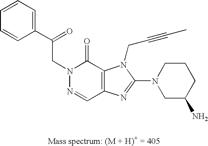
C1=CC=C(C(CN2N=CC3=C(C2=O)N(CC#CC)C(N2CC(N)CCC2)=N3)=O)C=C1
